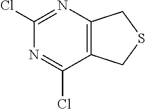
C1(Cl)=NC2=C(C(Cl)=N1)CSC2
